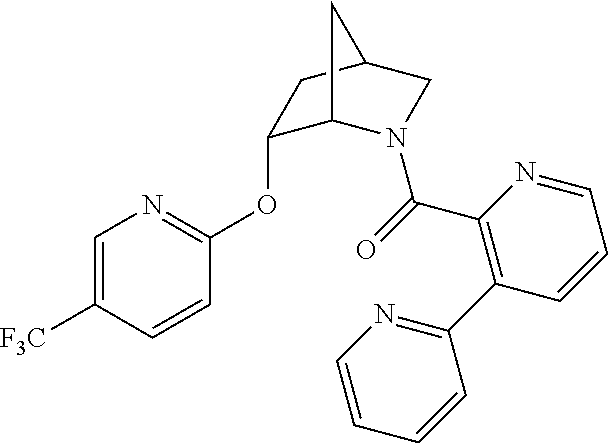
C1=C([F3C])C=CC(OC2C3N(C(=O)C4=C(C5=NC=CC=C5)C=CC=N4)CC(C2)C3)=N1
